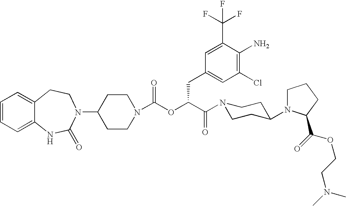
C1=CC=C2C(=C1)CCN(C1CCN(C(OC(C(N3CCC(N4CCCC4C(=O)OCCN(C)C)CC3)=O)CC3=CC(Cl)=C(N)C(C(F)(F)F)=C3)=O)CC1)C(=O)N2
